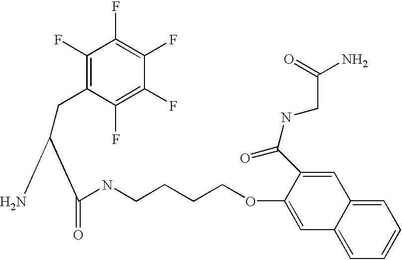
NC(C(NCCCCOC1=CC2=CC=CC=C2C=C1C(NCC(=O)N)=O)=O)CC1=C(F)C(F)=C(F)C(F)=C1F
